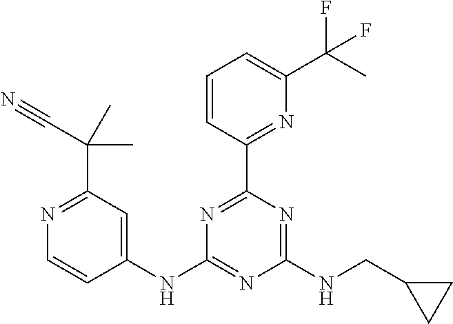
C1(NC2=NC(NCC3CC3)=NC(C3=NC(C(C)(F)F)=CC=C3)=N2)=CC(C(C#N)(C)C)=NC=C1
